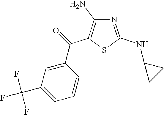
C1=C(C(F)(F)F)C=C(C(C2=C(N)N=C(NC3CC3)S2)=O)C=C1
